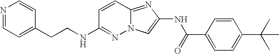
C1=CC2=NC(NC(C3=CC=C(C(C)(C)C)C=C3)=O)=CN2N=C1NCCC1=CC=NC=C1
